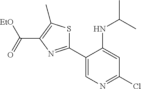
C1(C2=NC(C([EtO])=O)=C(C)S2)=CN=C(Cl)C=C1NC(C)C
